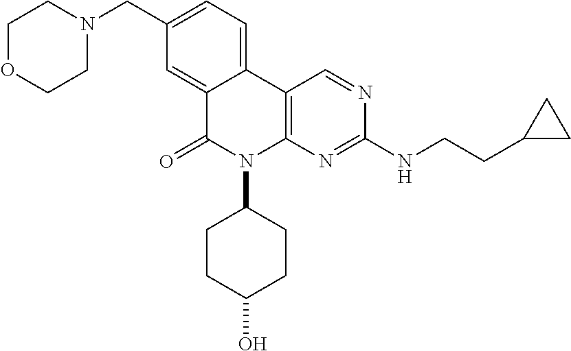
C1(CN2CCOCC2)=CC=C2C(=C1)C(=O)N(C1CCC(O)CC1)C1=C2C=NC(NCCC2CC2)=N1
